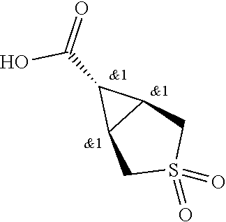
O=S1(=O)CC2C(C(O)=O)C2C1
